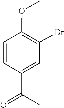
O(C)C1=C(Br)C=C(C(=O)C)C=C1
